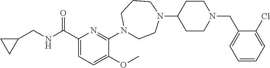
C1(N2CCN(C3CCN(CC4=CC=CC=C4Cl)CC3)CCC2)=NC(C(NCC2CC2)=O)=CC=C1OC
